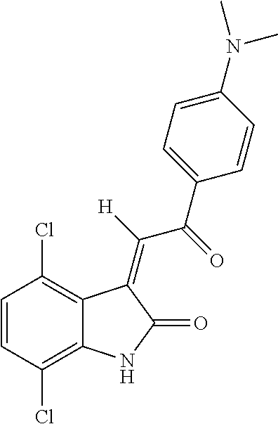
C1=CC(Cl)=C2C(=C1Cl)C(=C([H])C(C1=CC=C(N(C)C)C=C1)=O)C(=O)N2
